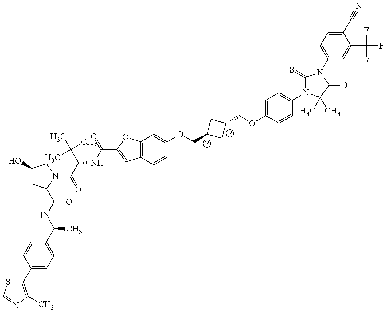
C1(C2=CC=C(C(NC(=O)C3CC(O)CN3C(C(NC(=O)C3=CC4=C(O3)C=C(OCC3CC(COC5=CC=C(N6C(=S)N(C7=CC=C(C#N)C(C(F)(F)F)=C7)C(=O)C6(C)C)C=C5)C3)C=C4)C(C)(C)C)=O)C)C=C2)=C(C)N=CS1
